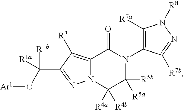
N12C(=C([R3])C(C(O[Ar1])([R1b])[R1a])=N1)C(=O)N(C1=C([R7a])N([R8])N=C1[R7b])C([R5a])([R5b])C2([R4a])[R4b]
